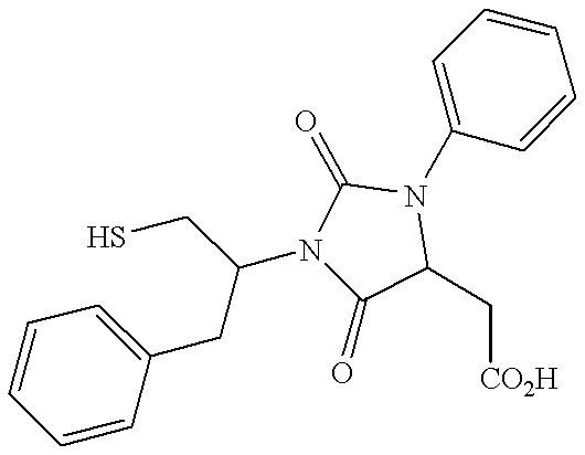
C1=CC=CC(CC(CS)N2C(=O)C(C[CO2H])N(C3=CC=CC=C3)C2=O)=C1
